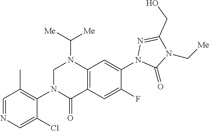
N1=C(CO)N(C[Me])C(=O)N1C1=CC2=C(C(=O)N(C3=C(C)C=NC=C3Cl)CN2C([Me])[Me])C=C1F
